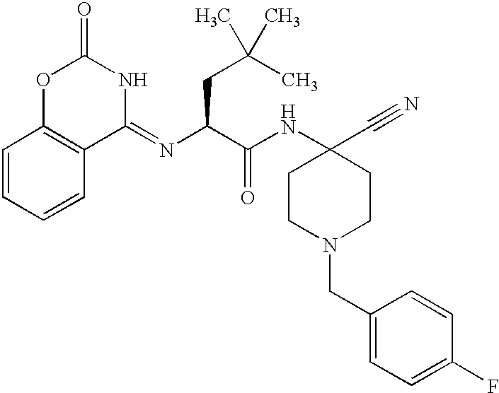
C1(=NC(CC(C)(C)C)C(=O)NC2(C#N)CCN(CC3=CC=C(F)C=C3)CC2)C2=C(C=CC=C2)OC(=O)N1
